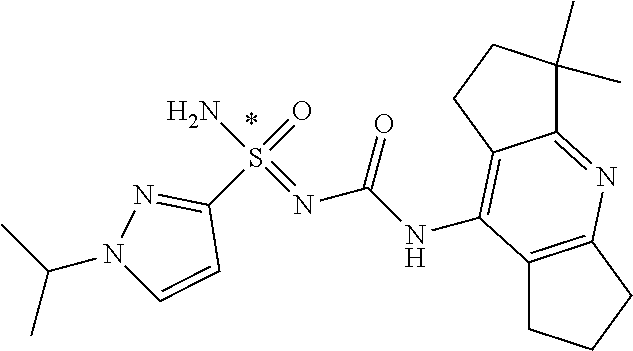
C12=C(CCC1)N=C1C(=C2NC(N=S(N)(=O)C2=NN(C(C)C)C=C2)=O)CCC1(C)C
